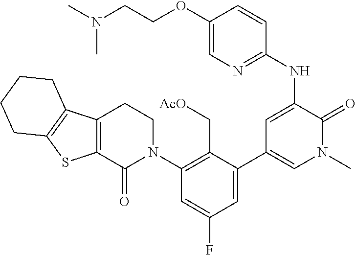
C1(C2=CN(C)C(=O)C(NC3=NC=C(OCCN(C)C)C=C3)=C2)=CC(F)=CC(N2CCC3=C(C2=O)SC2=C3CCCC2)=C1C[AcO]
